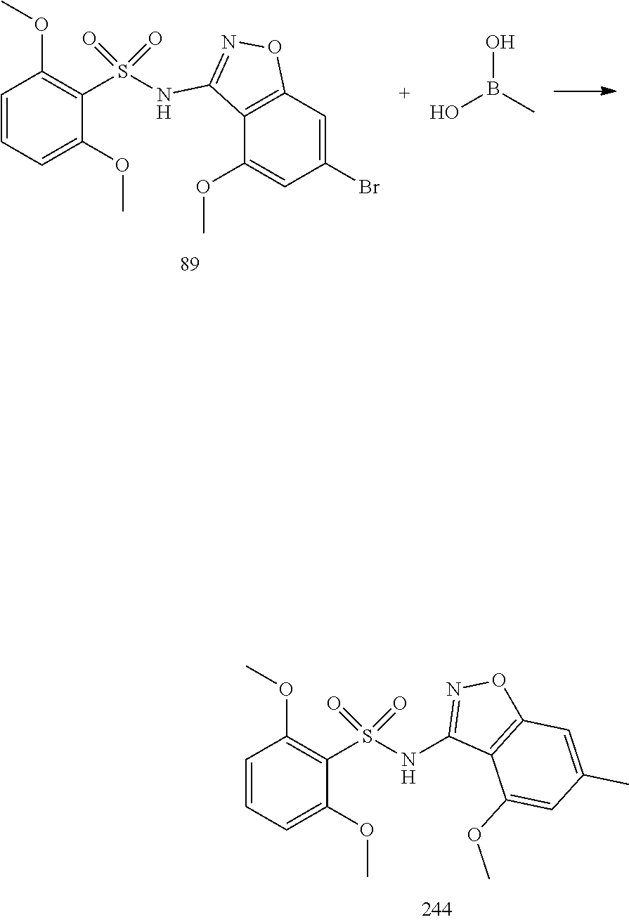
C1=CC=C(OC)C(S(=O)(=O)NC2=NOC3=C2C(OC)=CC(C)=C3)=C1OC.C1=CC=C(OC)C(S(=O)(=O)NC2=NOC3=C2C(OC)=CC(Br)=C3)=C1OC.CB(O)O
